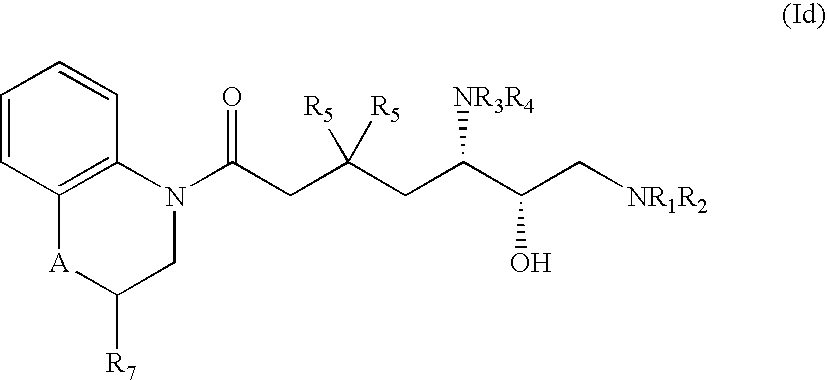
N1(C(CC(CC(C(C[NR1R2])O)[NR3R4])([R5])[R5])=O)C2=C([A]C([R7])C1)C=CC=C2
